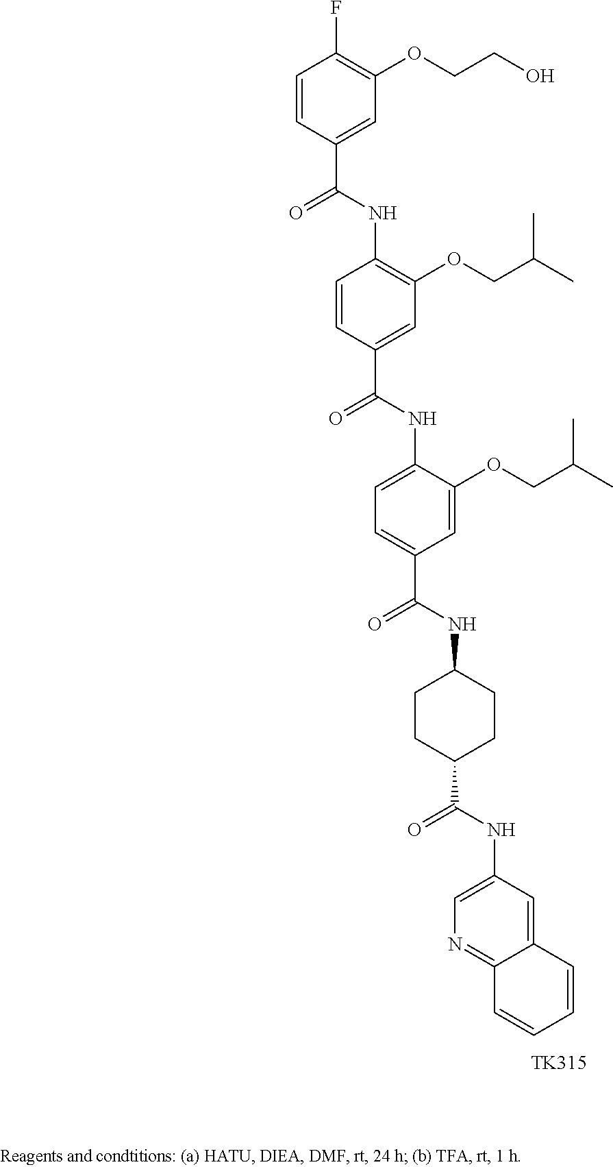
C1=C(NC(C2=CC(OCC(C)C)=C(NC(=O)C3=CC(OCCO)=C(F)C=C3)C=C2)=O)C(OCC(C)C)=CC(C(NC2CCC(C(NC3=CN=C4C(=C3)C=CC=C4)=O)CC2)=O)=C1.[TK315]
